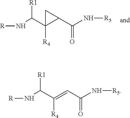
N(C(C1([R4])C(C(N[R5])=O)C1)[R1])[R].N(C(C(=CC(N[R5])=O)[R4])[R1])[R]
